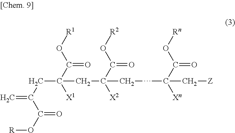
[R1]OC(C([X1])(CC(=C)C(O[R])=O)CC([X2])(C(O[R2])=O)CCC([Xn])(C(O[Rn])=O)C[Z])=O
